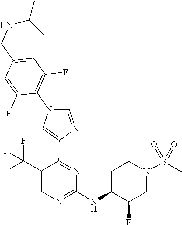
C1(NC2C(F)CN(S(=O)(=O)C)CC2)=NC=C(C(F)(F)F)C(C2=CN(C3=C(F)C=C(CNC(C)C)C=C3F)C=N2)=N1
